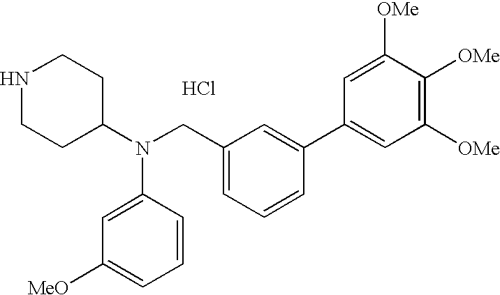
Cl.N1CCC(N(C2=CC([MeO])=CC=C2)CC2=CC=CC(C3=CC([OMe])=C([OMe])C([OMe])=C3)=C2)CC1
